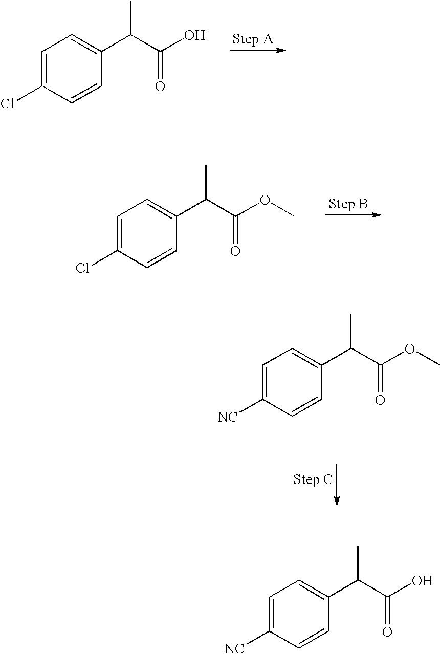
C1=C(Cl)C=CC(C(C(O)=O)C)=C1.C1=C(Cl)C=CC(C(C(OC)=O)C)=C1.C1=C([NC])C=CC(C(C(OC)=O)C)=C1.C1=C([NC])C=CC(C(C(O)=O)C)=C1
